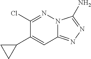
N12C(=NN=C1N)C=C(C1CC1)C(Cl)=N2
